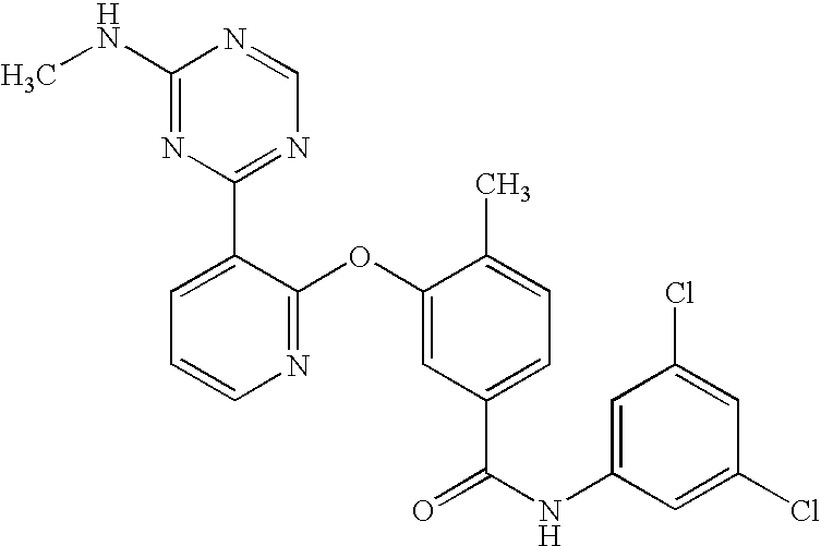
N1=C(OC2=CC(C(NC3=CC(Cl)=CC(Cl)=C3)=O)=CC=C2C)C(C2=NC=NC(NC)=N2)=CC=C1
